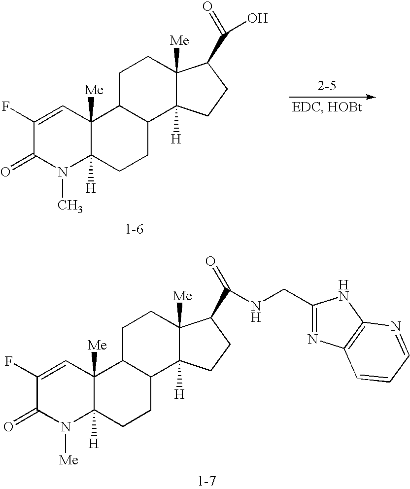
C1(F)=CC2([Me])C([H])(N([Me])C1=O)CCC1C2CCC2([Me])C1([H])CCC2C(=O)NCC1=NC2=C(N1)N=CC=C2.[2-5].C1(F)=CC2([Me])C([H])(N(C)C1=O)CCC1C2CCC2([Me])C1([H])CCC2C(=O)O
